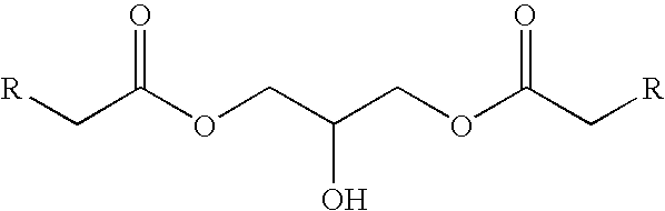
[R]CC(OCC(COC(C[R])=O)O)=O
